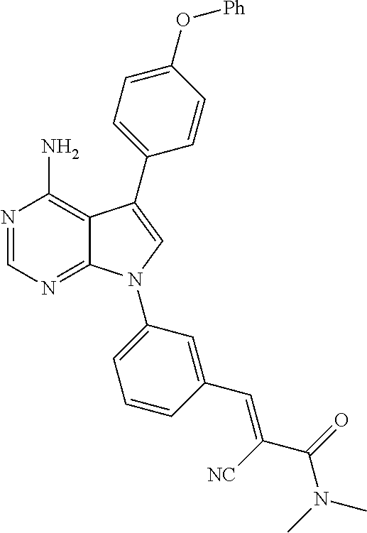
N1=CN=C2C(=C1N)C(C1=CC=C(O[Ph])C=C1)=CN2C1=CC=CC(C=C([NC])C(=O)N(C)C)=C1
